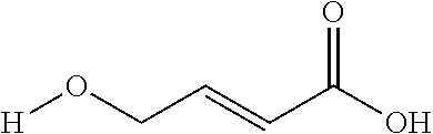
O=C(O)C=CCO[H]
